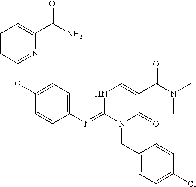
C1(N=C2N(CC3=CC=C(Cl)C=C3)C(=O)C(C(N(C)C)=O)=CN2)=CC=C(OC2=NC(C(N)=O)=CC=C2)C=C1
